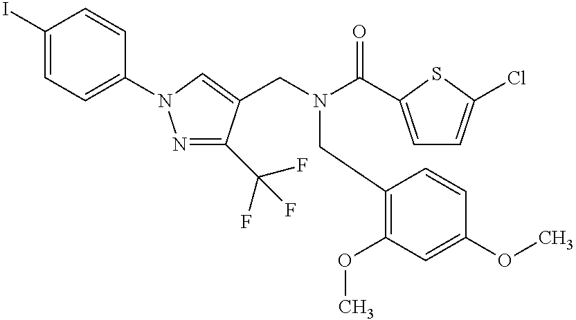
C1(I)=CC=C(N2N=C(C(F)(F)F)C(CN(C(C3=CC=C(Cl)S3)=O)CC3=C(OC)C=C(OC)C=C3)=C2)C=C1
